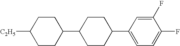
C1([C2H5])CCC(C2CCC(C3=CC=C(F)C(F)=C3)CC2)CC1
